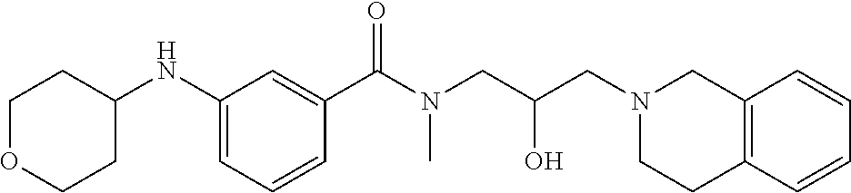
C1(NC2CCOCC2)=CC=CC(C(N(CC(CN2CCC3=C(C2)C=CC=C3)O)C)=O)=C1
